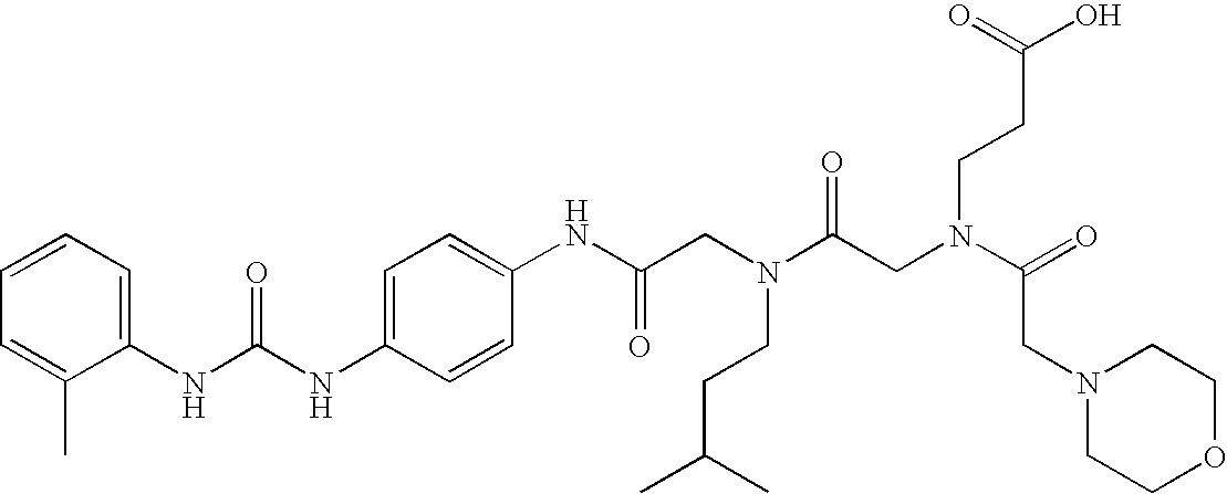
C1(NC(NC2=CC=C(NC(CN(C(CN(C(=O)CN3CCOCC3)CCC(O)=O)=O)CCC(C)C)=O)C=C2)=O)=CC=CC=C1C
